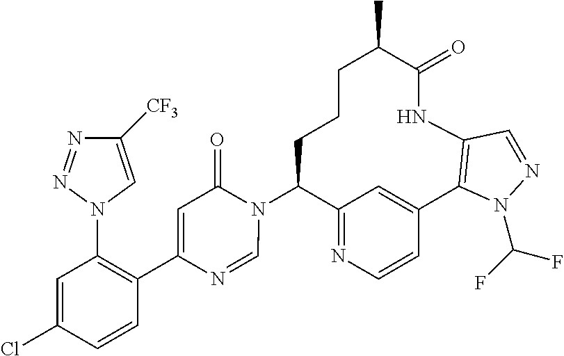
C12=NC=CC(=C1)C1=C(NC(=O)C(C)CCCC2N2C(=O)C=C(C3=C(N4C=C([CF3])N=N4)C=C(Cl)C=C3)N=C2)C=NN1C(F)F
